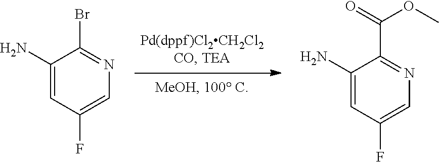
C1(N)=CC(F)=CN=C1Br.C1(N)=CC(F)=CN=C1C(=O)OC
